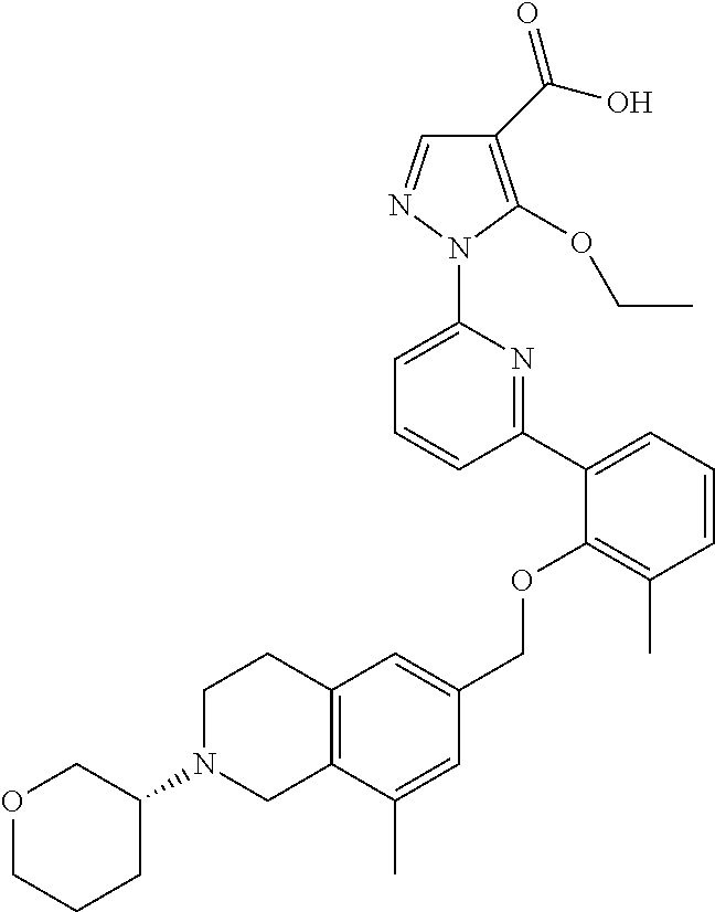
C1(C(O)=O)=C(OCC)N(C2=CC=CC(C3=CC=CC(C)=C3OCC3=CC4=C(C(C)=C3)CN(C3COCCC3)CC4)=N2)N=C1
